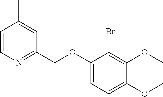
C1(OCC2=NC=CC(C)=C2)=CC=C(OC)C(OC)=C1Br
